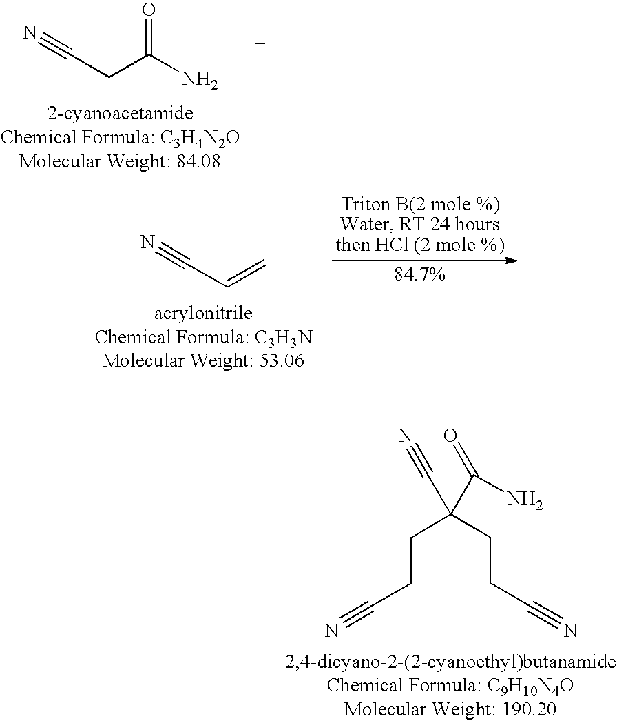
C(C(N)=O)C#N.N#CCCC(C#N)(CCC#N)C(=O)N.N#CC=C
